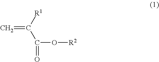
[R1]C(C(=O)O[R2])=C
